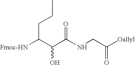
C(C(C(C(NCC([Oallyl])=O)=O)O)[Fmoc-HN])CC
